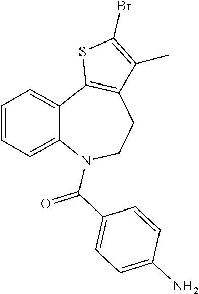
C1=CC=C2C(=C1)C1=C(CCN2C(C2=CC=C(N)C=C2)=O)C(C)=C(Br)S1
